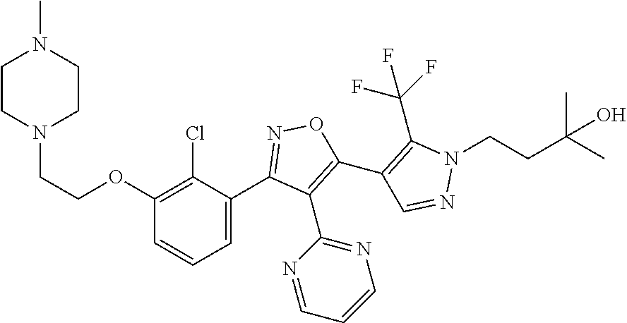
C1(C2=NOC(C3=C(C(F)(F)F)N(CCC(C)(C)O)N=C3)=C2C2=NC=CC=N2)=CC=CC(OCCN2CCN(C)CC2)=C1Cl
